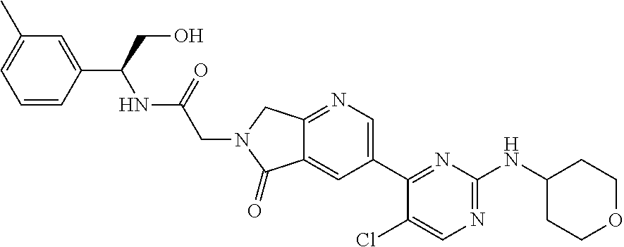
C1(Cl)=CN=C(NC2CCOCC2)N=C1C1=CN=C2C(=C1)C(=O)N(CC(NC(C1=CC(C)=CC=C1)CO)=O)C2
